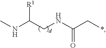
CNC(CNC(C*)=O)[R1]
